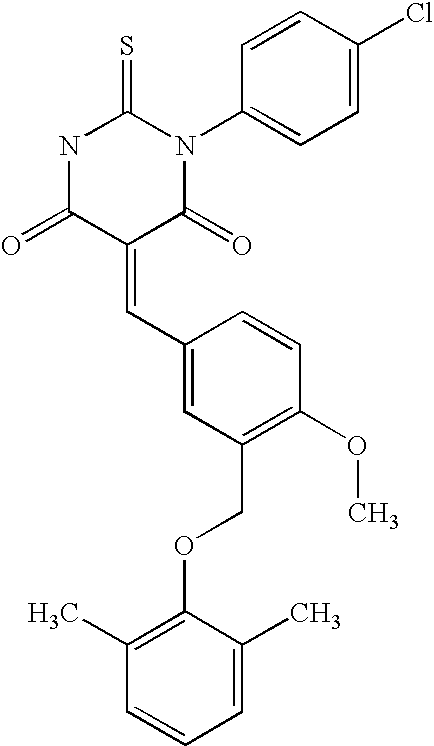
C1(=CC2=CC(COC3=C(C)C=CC=C3C)=C(OC)C=C2)C(=O)N(C2=CC=C(Cl)C=C2)C(=S)NC1=O
